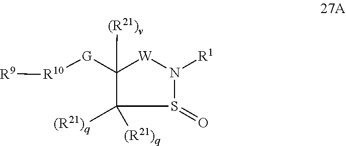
S1(=O)N([R1])[W]C([G][R10][R9])([(R21)v])C1([(R21)q])[(R21)q]
